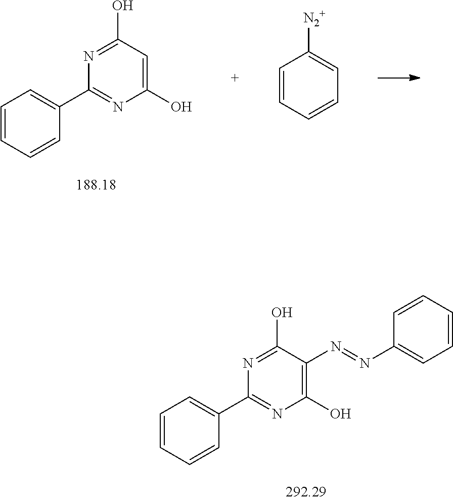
C1(O)=CC(O)=NC(C2=CC=CC=C2)=N1.C1=CC=CC=C1[N2+].C1(O)=C(N=NC2=CC=CC=C2)C(O)=NC(C2=CC=CC=C2)=N1
